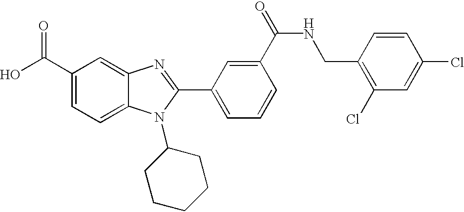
OC(C1=CC=C2C(=C1)N=C(C1=CC=CC(C(=O)NCC3=C(Cl)C=C(Cl)C=C3)=C1)N2C1CCCCC1)=O
